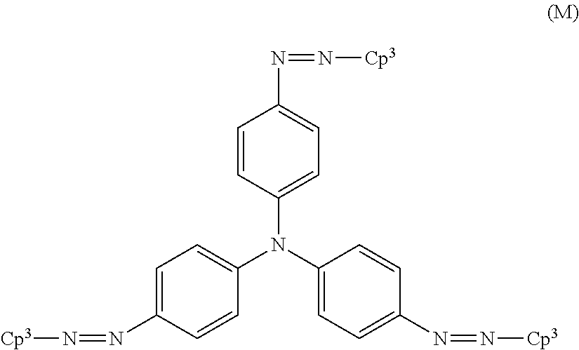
C1=C(N=N[Cp3])C=CC(N(C2=CC=C(N=N[Cp3])C=C2)C2=CC=C(N=N[Cp3])C=C2)=C1
